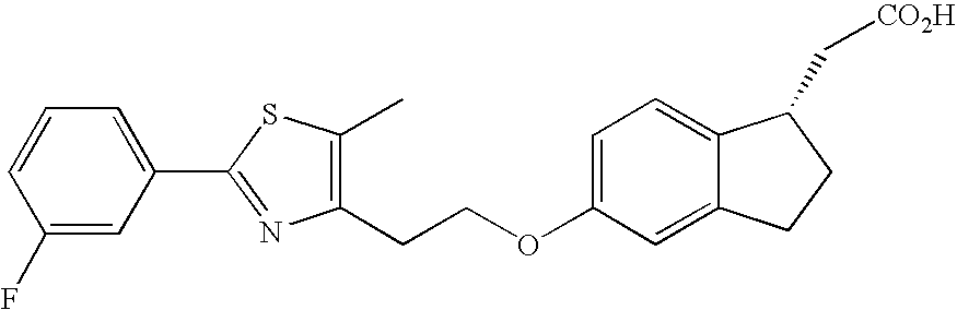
C1=CC=C(C2=NC(CCOC3=CC=C4C(=C3)CCC4C[CO2H])=C(C)S2)C=C1F
